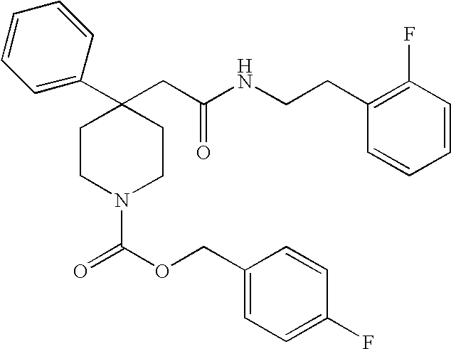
C1(C2=CC=CC=C2)(CC(NCCC2=C(F)C=CC=C2)=O)CCN(C(OCC2=CC=C(F)C=C2)=O)CC1
